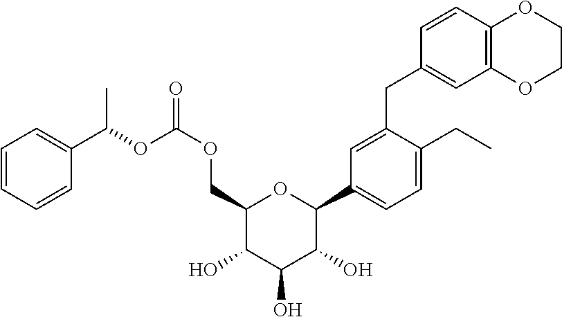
C1(COC(=O)OC(C2=CC=CC=C2)C)C(O)C(O)C(O)C(C2=CC=C(CC)C(CC3=CC4=C(C=C3)OCCO4)=C2)O1
